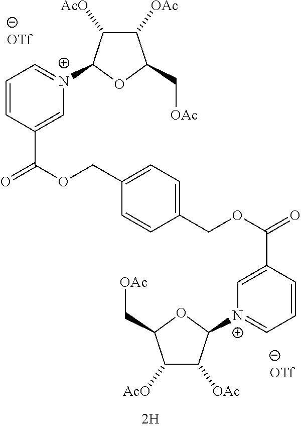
[OTf].[OTf].C1=CC(C(OCC2=CC=C(COC(=O)C3=C[N+](C4C([OAc])C([AcO])C(C[OAc])O4)=CC=C3)C=C2)=O)=C[N+](C2C([AcO])C([OAc])C(C[OAc])O2)=C1
